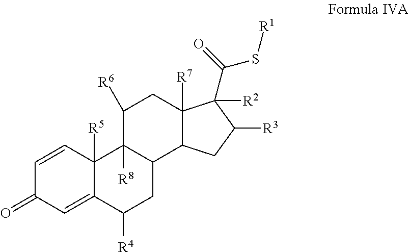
C1=CC2([R5])C(=CC1=O)C([R4])CC1C2([R8])C([R6])CC2([R7])C1CC([R3])C2([R2])C(S[R1])=O
